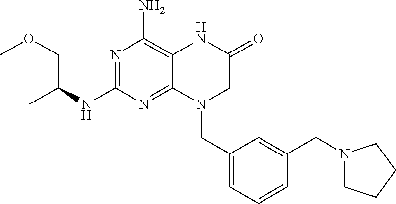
N1=C(NC(C)COC)N=C2C(=C1N)NC(=O)CN2CC1=CC=CC(CN2CCCC2)=C1
